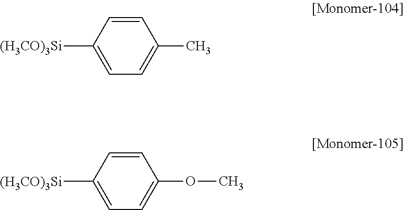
C1=CC([(H3CO)3Si])=CC=C1C.C1=CC([(H3CO)3Si])=CC=C1OC
